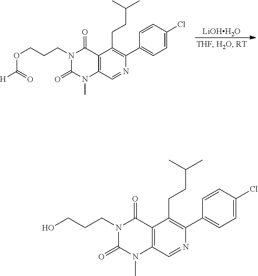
N1(CCCO)C(=O)N(C)C2=C(C1=O)C(CCC(C)C)=C(C1=CC=C(Cl)C=C1)N=C2.[LiOHH2O].N1(CCCOC(=O)[H])C(=O)N(C)C2=C(C1=O)C(CCC(C)C)=C(C1=CC=C(Cl)C=C1)N=C2
